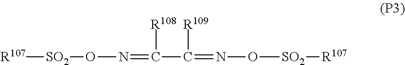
[R107][SO2]ON=C([R108])C([R109])=NO[SO2][R107]
